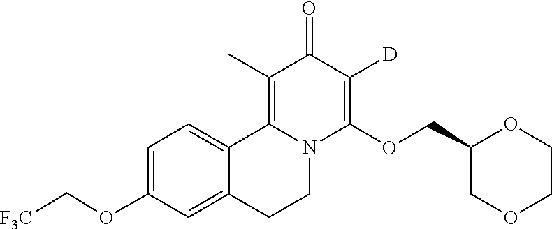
C1=C(OC[F3C])C=C2C(=C1)C1=C(C)C(=O)C([D])=C(OCC3COCCO3)N1CC2
